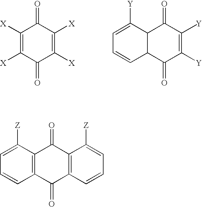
C1([X])=C([X])C(=O)C([X])=C([X])C1=O.C12C(C(=O)C([Y])=C([Y])C1=O)C=CC=C2[Y].C12=C(C(=O)C3=C(C1=O)C([Z])=CC=C3)C=CC=C2[Z]
